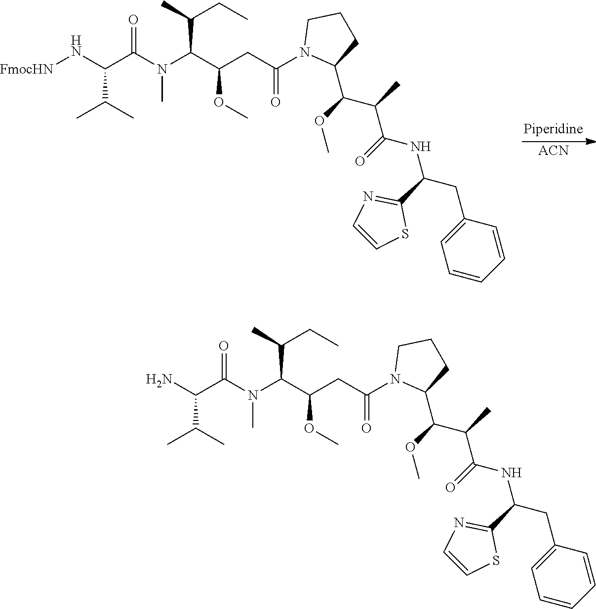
[ACN].C(C(CC(N1C(C(OC)C(C)C(=O)NC(CC2=CC=CC=C2)C2=NC=CS2)CCC1)=O)OC)(C(C)CC)N(C(C(N[FmocHN])C(C)C)=O)C.C(C(CC(N1C(C(OC)C(C)C(=O)NC(CC2=CC=CC=C2)C2=NC=CS2)CCC1)=O)OC)(C(C)CC)N(C(C(N)C(C)C)=O)C
